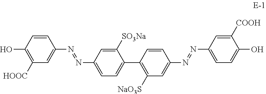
C1(O)=C([HOOC])C=C(N=NC2=CC=C(C3=C([NaO3S])C=C(N=NC4=CC=C(O)C([COOH])=C4)C=C3)C([SO3Na])=C2)C=C1
